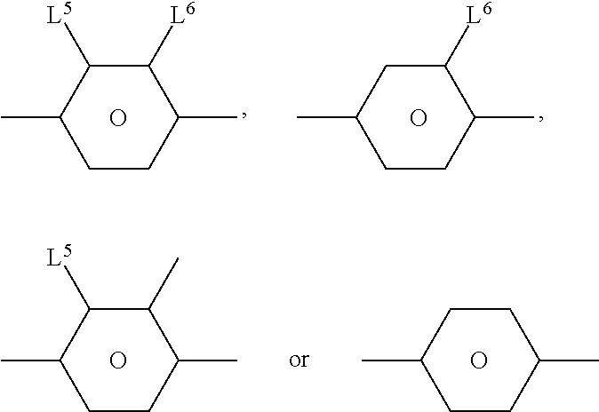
O.C1(C)C([L6])C([L5])C(C)CC1.O.C1(C)CCC(C)C([L6])C1.O.C1(C)C(C)C([L5])C(C)CC1.O.C1(C)CCC(C)CC1
